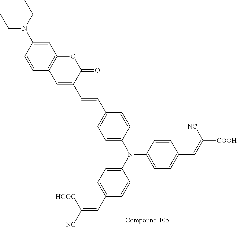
C1=C(N(C2=CC=C(C=C([NC])[HOOC])C=C2)C2=CC=C(C=C([NC])[COOH])C=C2)C=CC(C=CC2=CC3=C(OC2=O)C=C(N(CC)CC)C=C3)=C1
